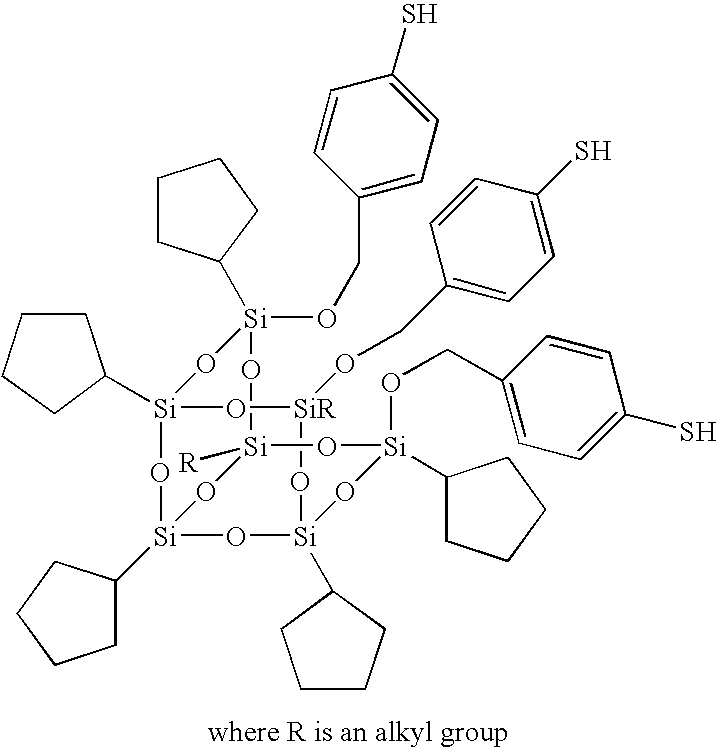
O1[Si]2([R])O[Si](OCC3=CC=C(S)C=C3)(C3CCCC3)O[Si]3(C4CCCC4)O[SiR](OCC4=CC=C(S)C=C4)O[Si](C4CCCC4)(O[Si](C4CCCC4)(O3)O2)O[Si]1(OCC1=CC=C(S)C=C1)C1CCCC1
